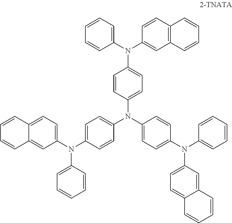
C1=CC=C(N(C2=CC3=C(C=C2)C=CC=C3)C2=CC=C(N(C3=CC=C(N(C4=CC=C5C(=C4)C=CC=C5)C4=CC=CC=C4)C=C3)C3=CC=C(N(C4=CC=C5C(=C4)C=CC=C5)C4=CC=CC=C4)C=C3)C=C2)C=C1
